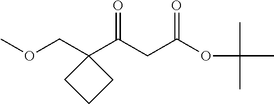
C1(C(CC(OC(C)(C)C)=O)=O)(COC)CCC1
